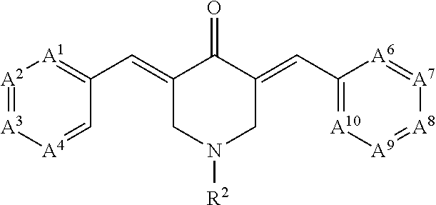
[A2]1=[A3][A4]=CC(C=C2CN([R2])CC(=CC3=[A10][A9]=[A8][A7]=[A6]3)C2=O)=[A1]1
